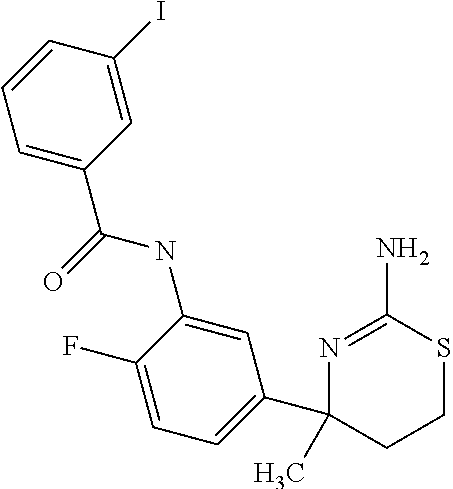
C1=C(C(=O)NC2=CC(C3(C)N=C(N)SCC3)=CC=C2F)C=C(I)C=C1
